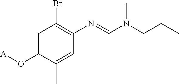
C1=C(O[A])C(C)=CC(N=CN(CCC)C)=C1Br
